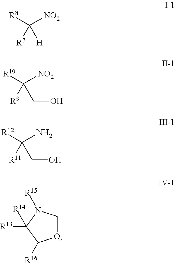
C([NO2])([R8])([R7])[H].C([NO2])([R10])([R9])CO.C(N)([R12])([R11])CO.O1CN([R15])C([R13])([R14])C1[R16]
